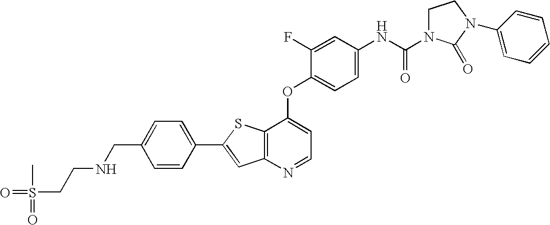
C12=C(SC(C3=CC=C(CNCCS(C)(=O)=O)C=C3)=C1)C(OC1=CC=C(NC(=O)N3CCN(C4=CC=CC=C4)C3=O)C=C1F)=CC=N2
